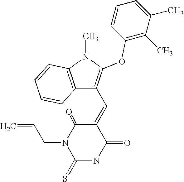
C(N1C(=S)NC(=O)C(=CC2=C(OC3=C(C)C(C)=CC=C3)N(C)C3=C2C=CC=C3)C1=O)C=C
